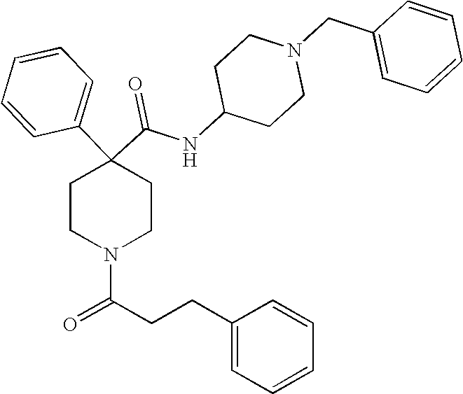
N(C(C1(C2=CC=CC=C2)CCN(C(CCC2=CC=CC=C2)=O)CC1)=O)C1CCN(CC2=CC=CC=C2)CC1
